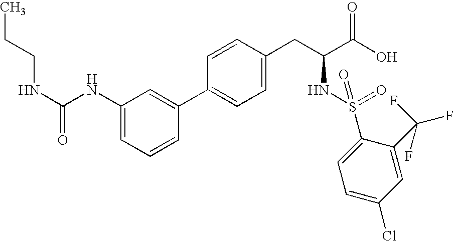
CCCNC(NC1=CC=CC(C2=CC=C(CC(NS(=O)(=O)C3=CC=C(Cl)C=C3C(F)(F)F)C(=O)O)C=C2)=C1)=O
